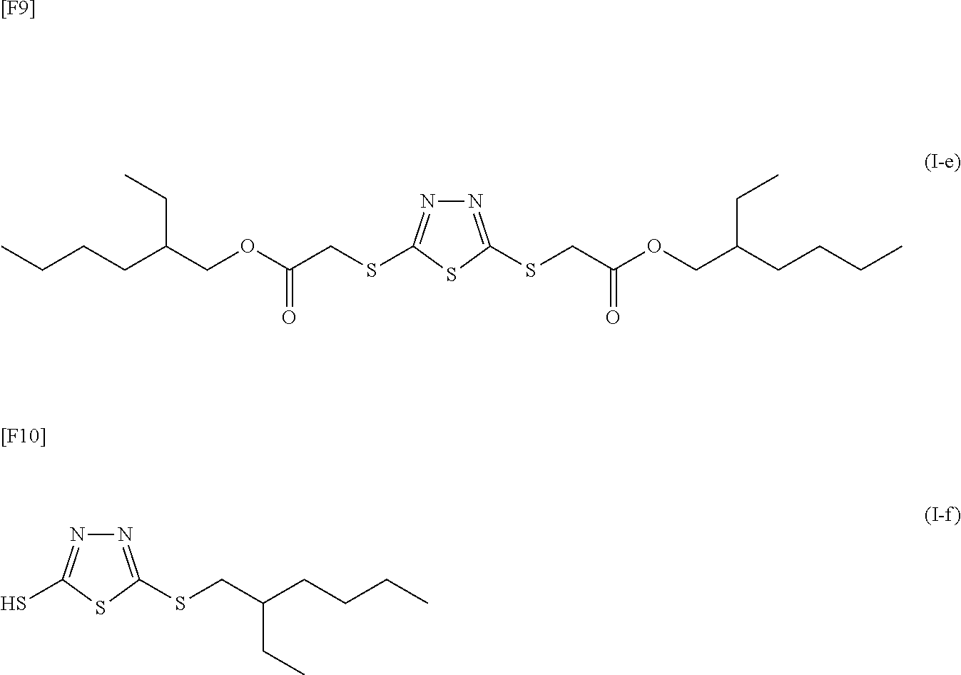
[[F9]].C(CCC(CC)COC(=O)CSC1=NN=C(SCC(OCC(CCCC)CC)=O)S1)C.SC1=NN=C(SCC(CCCC)CC)S1.[[F10]]
